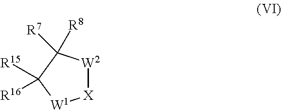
[X]1[W2]C([R8])([R7])C([R15])([R16])[W1]1
